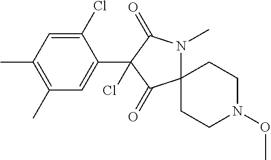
C1(C)=C(C)C=C(C2(Cl)C(=O)N(C)C3(C2=O)CCN(OC)CC3)C(Cl)=C1
